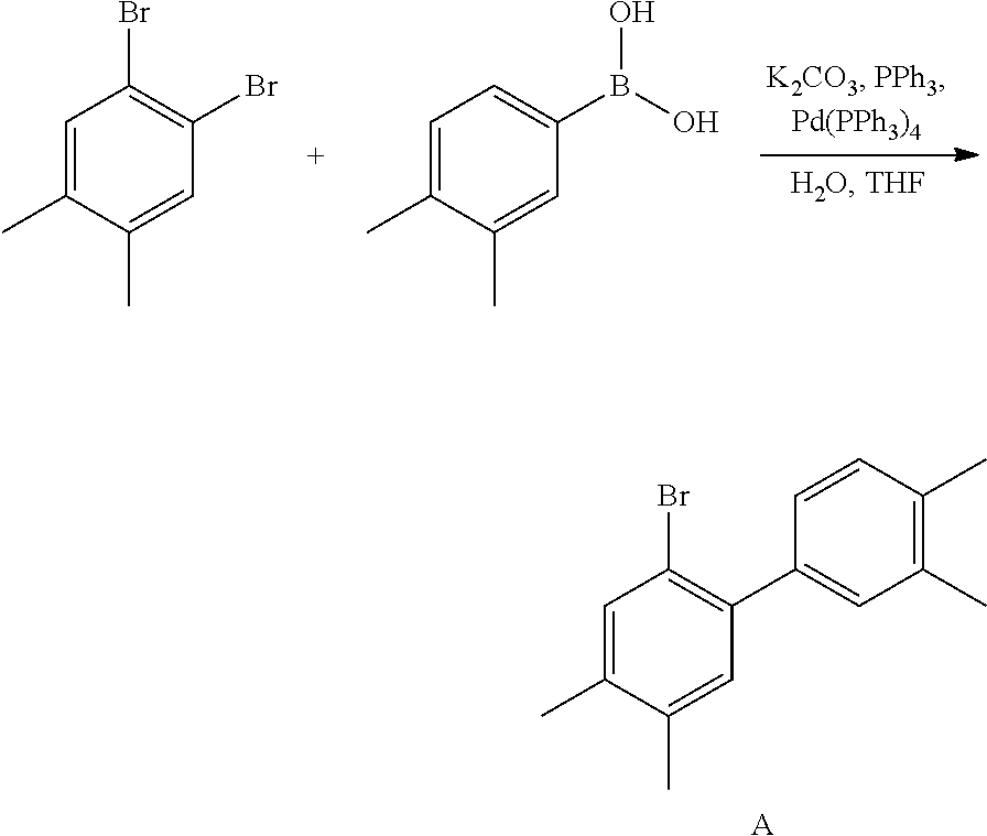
C1=C(C)C(C)=CC(Br)=C1Br.C1=C(C)C(C)=CC(B(O)O)=C1.C1=C(C)C(C)=CC(C2=CC(C)=C(C)C=C2)=C1Br.[A]
